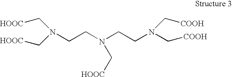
N(CCN(CCN(C[COOH])C[COOH])C[HOOC])(C[HOOC])C[HOOC]
